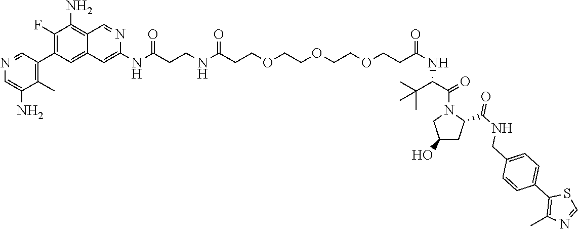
N(C(CCNC(CCOCCOCCOCCC(NC(C(N1CC(O)CC1C(NCC1=CC=C(C2=C(C)N=CS2)C=C1)=O)=O)C(C)(C)C)=O)=O)=O)C1=CC2=CC(C3=C(C)C(N)=CN=C3)=C(F)C(N)=C2C=N1
